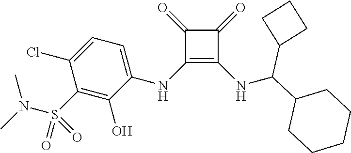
C1(=O)C(NC2=CC=C(Cl)C(S(N(C)C)(=O)=O)=C2O)=C(NC(C2CCCCC2)C2CCC2)C1=O
